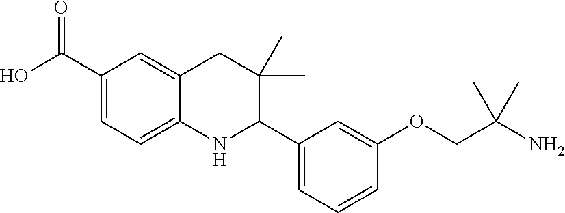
C1(C(O)=O)=CC=C2C(=C1)CC(C)(C)C(C1=CC=CC(OCC(N)(C)C)=C1)N2
